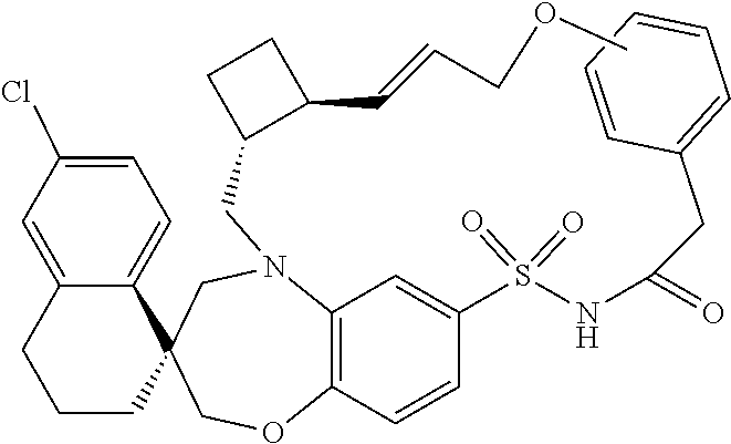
C(N1C2=C(C=CC(S(=O)(NC(CC3=CC=CC=C3)=O)=O)=C2)OCC2(C3=CC=C(Cl)C=C3CCC2)C1)C1C(C=CCOC)CC1
